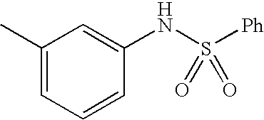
C1(C)=CC=CC(NS([Ph])(=O)=O)=C1
